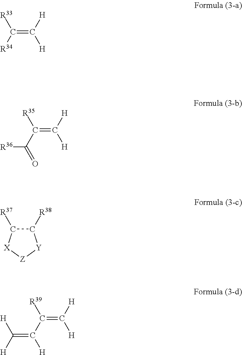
[R33]C([R34])=C([H])[H].[R35]C(C(=O)[R36])=C([H])[H].C1([R38])C([R37])[X][Z][Y]1.[R39]C(C([H])=C([H])[H])=C([H])[H]
